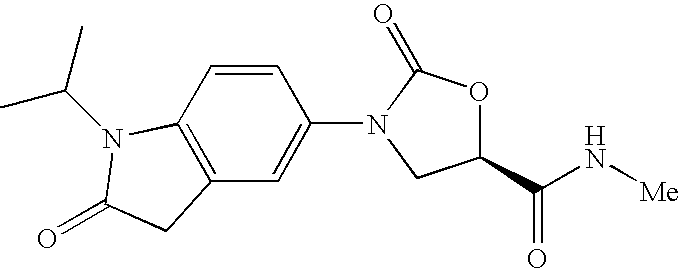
C12=C(C=CC(N3CC(C(N[Me])=O)OC3=O)=C1)N(C(C)C)C(=O)C2
